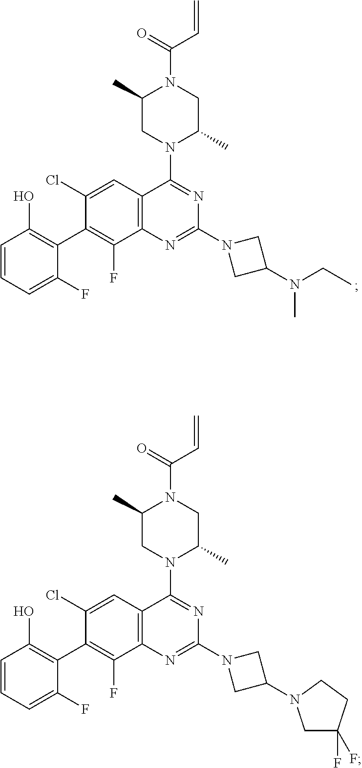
C1(F)=CC=CC(O)=C1C1=C(F)C2=C(C=C1Cl)C(N1C(C)CN(C(=O)C=C)C(C)C1)=NC(N1CC(N(C)CC)C1)=N2.C1(F)=CC=CC(O)=C1C1=C(F)C2=C(C=C1Cl)C(N1C(C)CN(C(=O)C=C)C(C)C1)=NC(N1CC(N3CC(F)(F)CC3)C1)=N2
